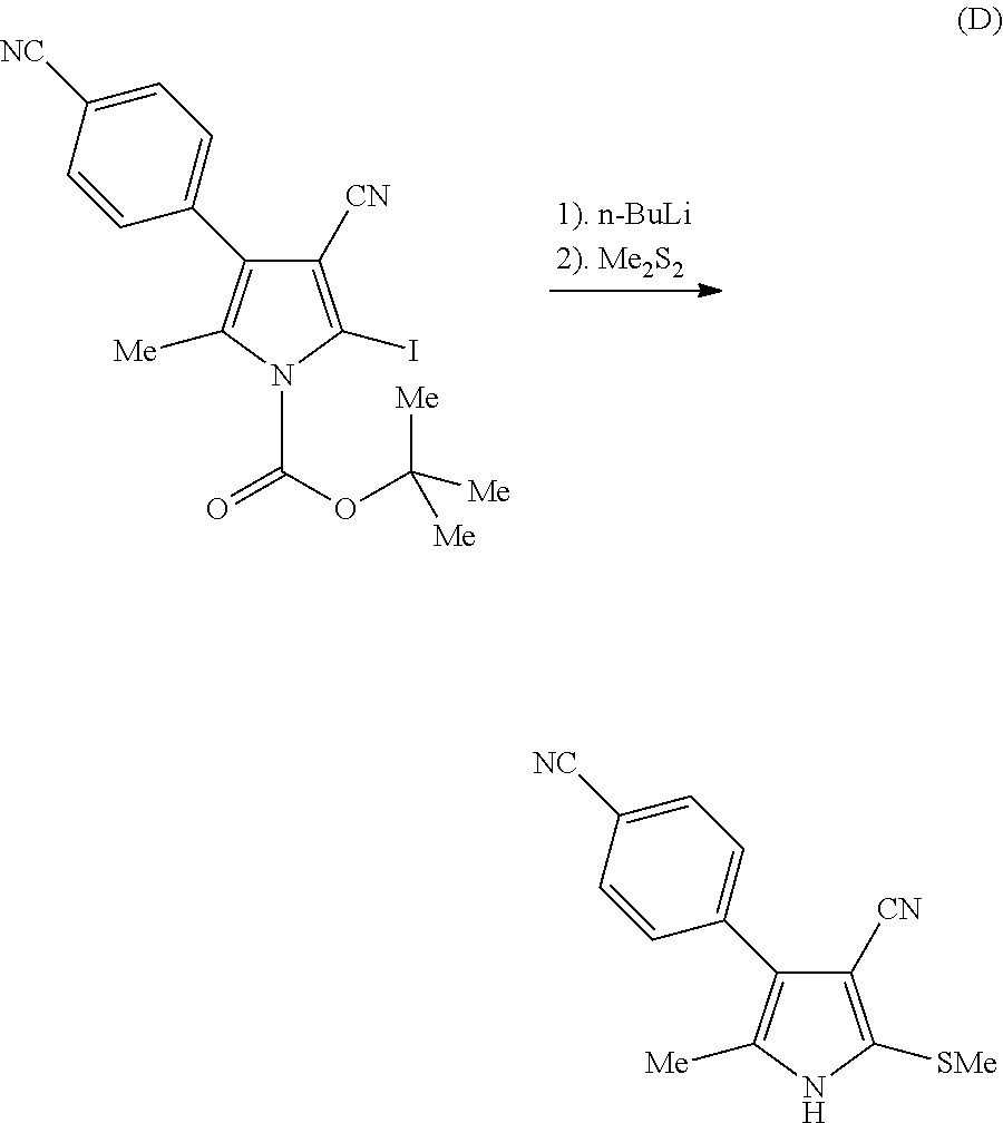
C1([CN])=C(I)N(C(=O)OC([Me])([Me])[Me])C([Me])=C1C1=CC=C([NC])C=C1.C1([CN])=C([SMe])NC([Me])=C1C1=CC=C([NC])C=C1
